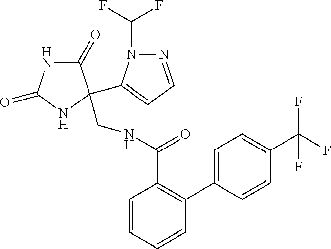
C1=CC=CC(C2=CC=C(C(F)(F)F)C=C2)=C1C(=O)NCC1(C2=CC=NN2C(F)F)C(=O)NC(=O)N1
